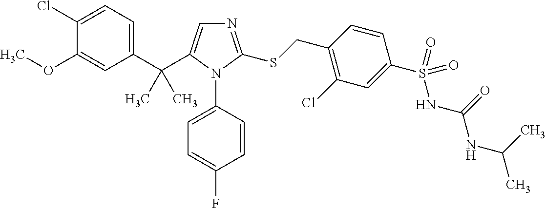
C1(C(C2=CN=C(SCC3=C(Cl)C=C(S(=O)(NC(=O)NC(C)C)=O)C=C3)N2C2=CC=C(F)C=C2)(C)C)=CC=C(Cl)C(OC)=C1
